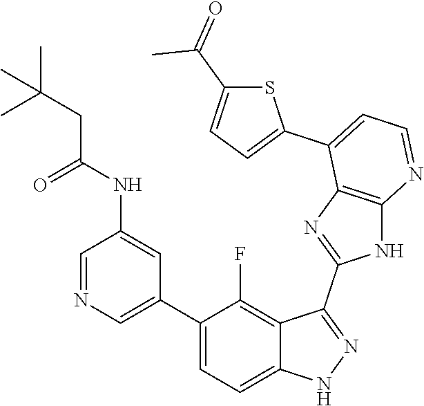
C1=NC=C(C2=CC=C3C(=C2F)C(C2=NC4=C(N2)N=CC=C4C2=CC=C(C(=O)C)S2)=NN3)C=C1NC(CC(C)(C)C)=O
